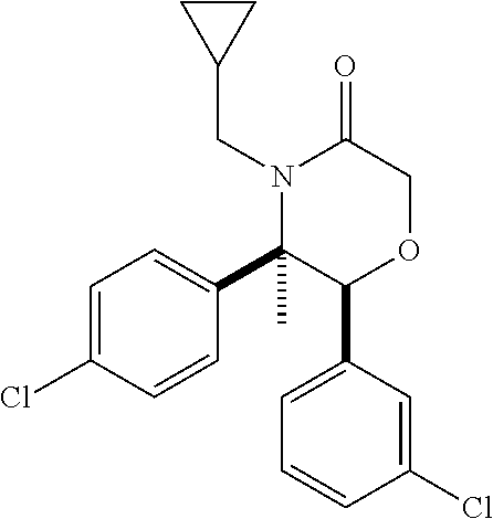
C1=C(Cl)C=CC(C2(C)C(C3=CC=CC(Cl)=C3)OCC(=O)N2CC2CC2)=C1
